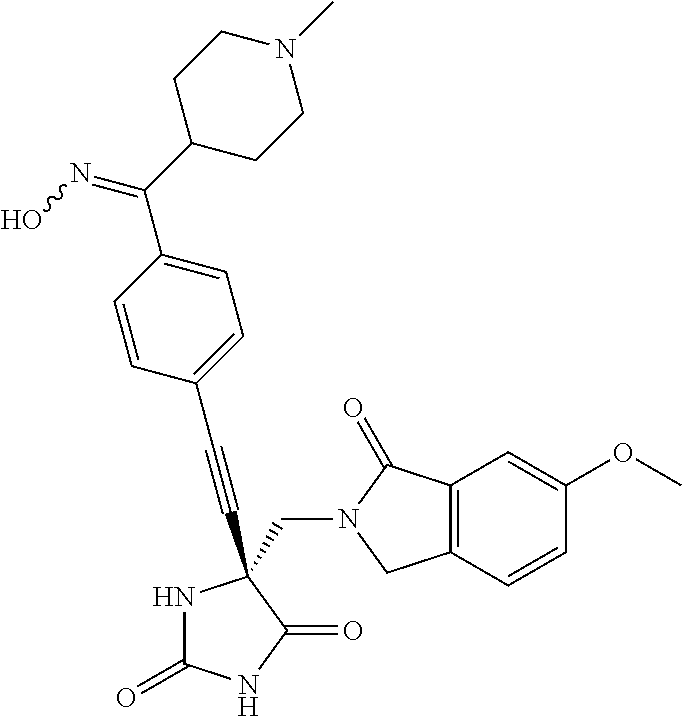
N1C(=O)NC(=O)C1(CN1C(=O)C2=C(C=CC(OC)=C2)C1)C#CC1=CC=C(C(C2CCN(C)CC2)=NO)C=C1
